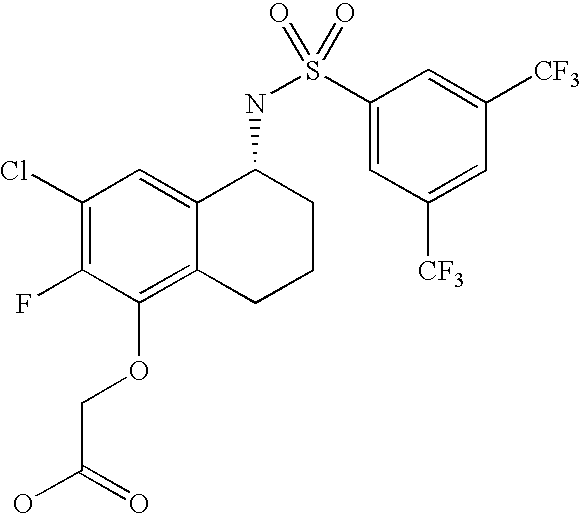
C1(Cl)=C(F)C(OCC(O)=O)=C2C(=C1)C(NS(=O)(C1=CC([CF3])=CC([CF3])=C1)=O)CCC2
